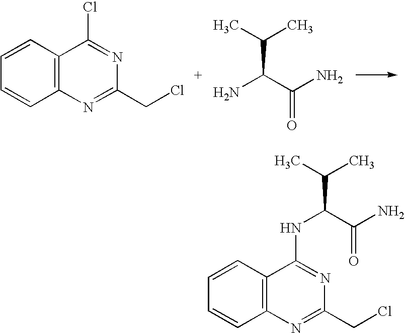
C1=CC2=C(C=C1)N=C(CCl)N=C2Cl.CC(C)C(C(N)=O)N.C1=CC2=C(C=C1)N=C(CCl)N=C2NC(C(C)C)C(N)=O
